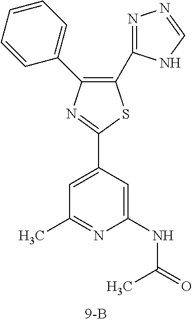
C1(C2=NN=CN2)=C(C2=CC=CC=C2)N=C(C2=CC(C)=NC(NC(C)=O)=C2)S1
